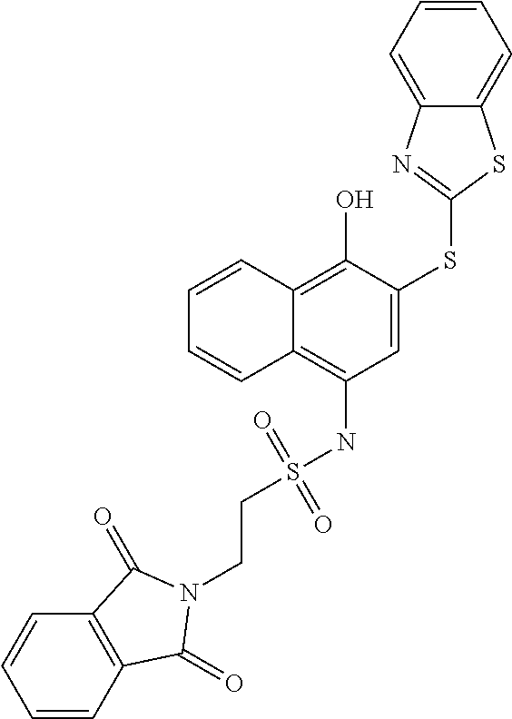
C1=CC2=C(O)C(SC3=NC4=CC=CC=C4S3)=CC(NS(=O)(=O)CCN3C(=O)C4=C(C=CC=C4)C3=O)=C2C=C1
